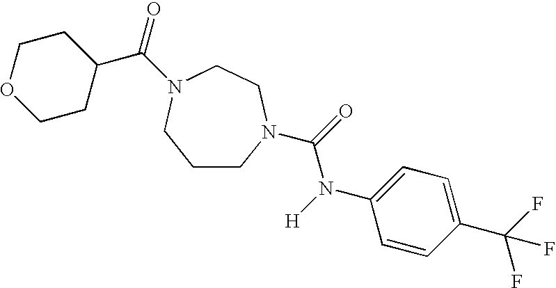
C1CN(C(=O)N([H])C2=CC=C(C(F)(F)F)C=C2)CCN(C(=O)C2CCOCC2)C1
